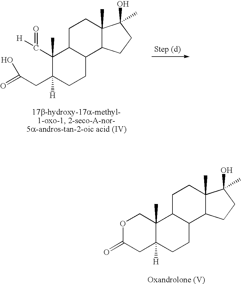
C(CC1([H])C(C(=O)[H])(C)C2C(CC1)C1C(C)(CC2)C(O)(C)CC1)(=O)O.C12([H])C(C)(C3C(CC1)C1C(C)(CC3)C(O)(C)CC1)COC(=O)C2
